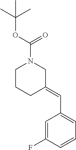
C1=C(F)C=CC=C1C=C1CN(C(=O)OC(C)(C)C)CCC1
